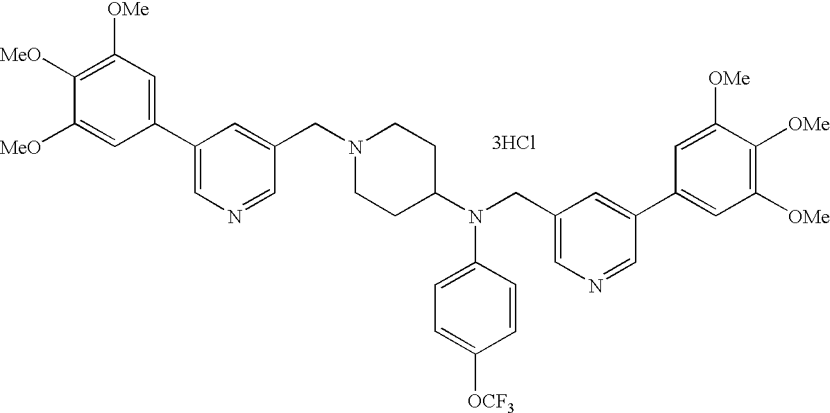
C1([OMe])=C([MeO])C([MeO])=CC(C2=CN=CC(CN3CCC(N(CC4=CN=CC(C5=CC([OMe])=C([OMe])C([OMe])=C5)=C4)C4=CC=C([OCF3])C=C4)CC3)=C2)=C1.[3HCl]
